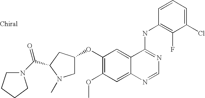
C1(Cl)=CC=CC(NC2=NC=NC3=CC(OC)=C(OC4CN(C)C(C(=O)N5CCCC5)C4)C=C23)=C1F
